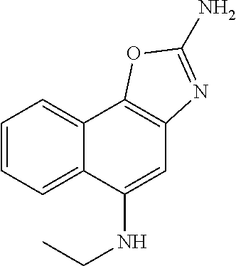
C12=CC=CC=C1C(NCC)=CC1=C2OC(N)=N1
